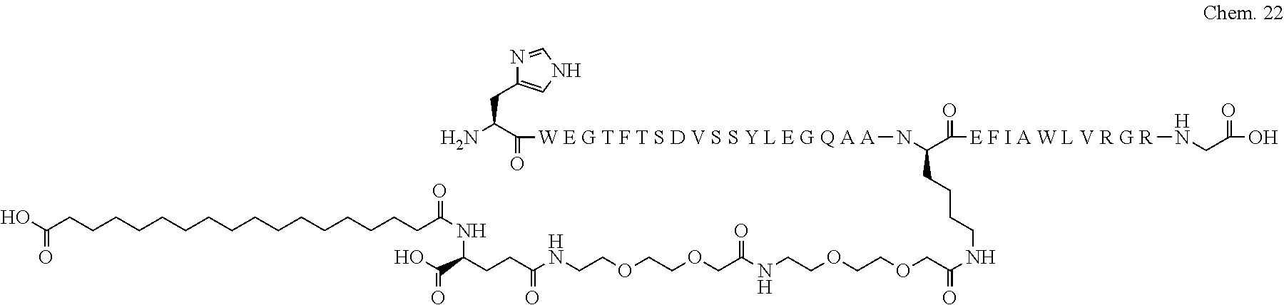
OC(CCCCCCCCCCCCCCCCC(NC(C(O)=O)CCC(NCCOCCOCC(NCCOCCOCC(NCCCCC(N[W E G T F T S D V S S Y L E G Q A A]C(=O)C(N)CC1=CNC=N1)C(=O)[E F I A W L V R G R]NCC(=O)O)=O)=O)=O)=O)=O
